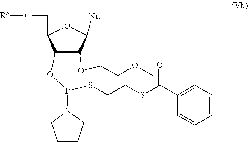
C1(OCCOC)C([Nu])OC(CO[R5])C1OP(N1CCCC1)SCCSC(C1=CC=CC=C1)=O
